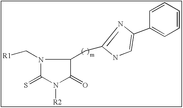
N1(C[R1])C(=S)N([R2])C(=O)C1CC1=NC(C2=CC=CC=C2)=CN1
